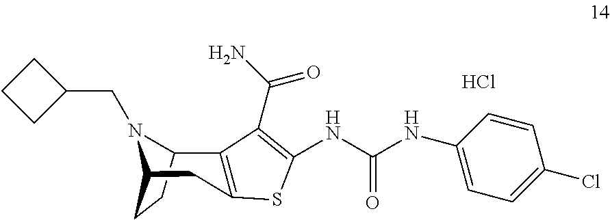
Cl.C12CCC(CC3=C1C(C(=O)N)=C(NC(NC1=CC=C(Cl)C=C1)=O)S3)N2CC1CCC1
